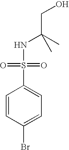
C1=CC(Br)=CC=C1S(=O)(NC(C)(C)CO)=O
